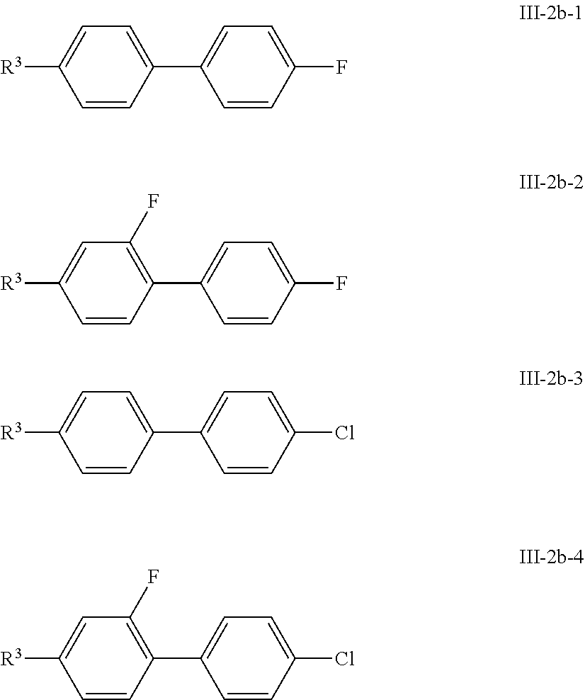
C1=C([R3])C=CC(C2=CC=C(F)C=C2)=C1.C1=C([R3])C=CC(C2=CC=C(F)C=C2)=C1F.C1=C([R3])C=CC(C2=CC=C(Cl)C=C2)=C1F.C1=C([R3])C=CC(C2=CC=C(Cl)C=C2)=C1
